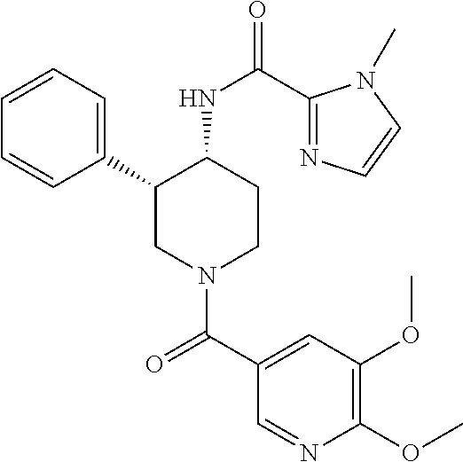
C1=CC=C(C2CN(C(C3=CC(OC)=C(OC)N=C3)=O)CCC2NC(=O)C2=NC=CN2C)C=C1
